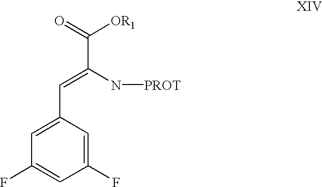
C1=C(C=C(N[PROT])C(=O)[OR1])C=C(F)C=C1F
